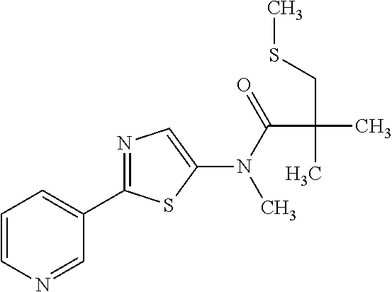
C1=CN=CC(C2=NC=C(N(C(C(C)(C)CSC)=O)C)S2)=C1
